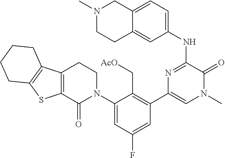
C1(N2CCC3=C(C2=O)SC2=C3CCCC2)=CC(F)=CC(C2=CN(C)C(=O)C(NC3=CC=C4C(=C3)CCN(C)C4)=N2)=C1C[AcO]
